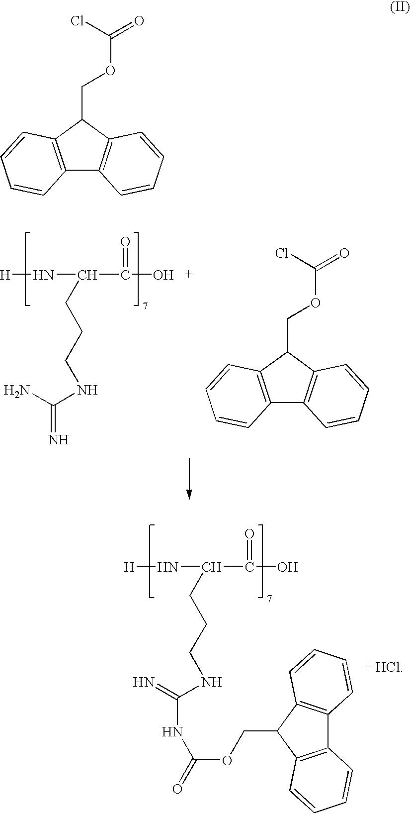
C12=C(C(COC(=O)Cl)C3=C1C=CC=C3)C=CC=C2.[H]NC(C(=O)O)CCCNC(=N)N.C12=C(C(COC(=O)Cl)C3=C1C=CC=C3)C=CC=C2.[H]NC(C(=O)O)CCCNC(NC(OCC1C2=C(C3=C1C=CC=C3)C=CC=C2)=O)=N
